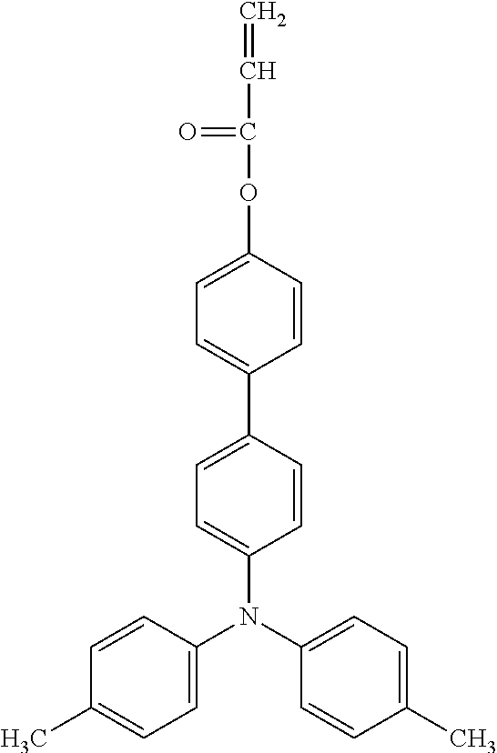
C1=C(N(C2=CC=C(C)C=C2)C2=CC=C(C3=CC=C(OC(=O)C=C)C=C3)C=C2)C=CC(C)=C1
